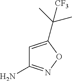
N1=C(N)C=C(C(C)(C)[CF3])O1
